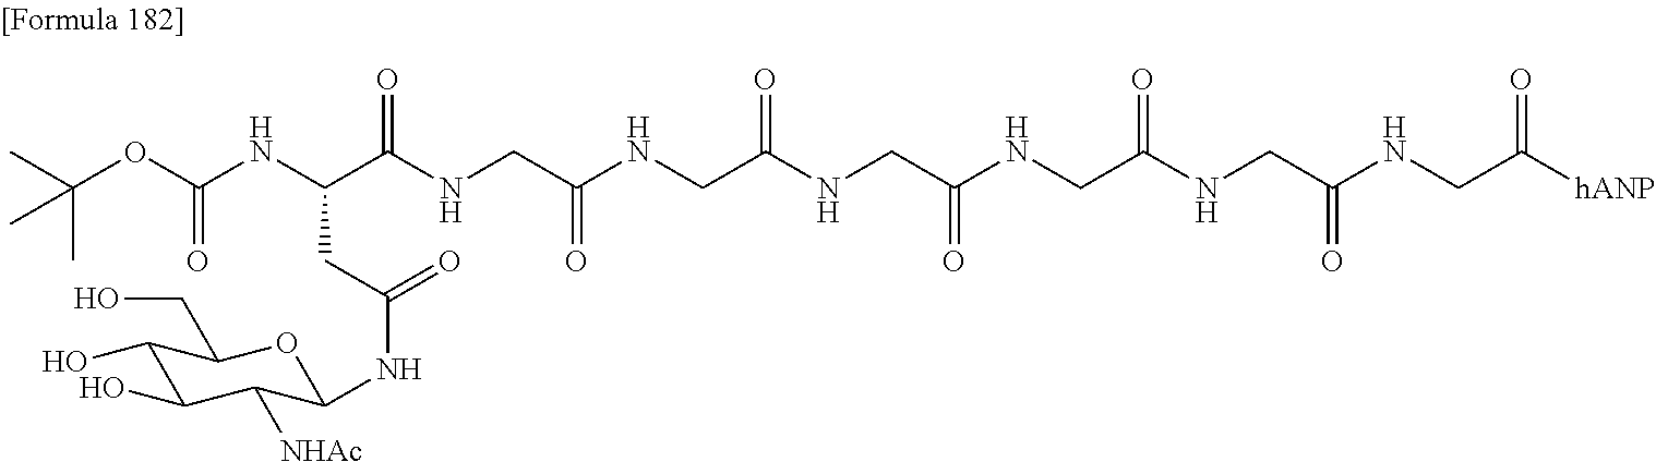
C(OC(NC(C(NCC(NCC(=O)NCC(=O)NCC(=O)NCC(=O)NCC([hANP])=O)=O)=O)CC(NC1C([NHAc])C(O)C(O)C(CO)O1)=O)=O)(C)(C)C
